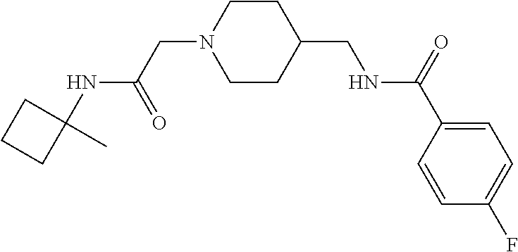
C1(C)(NC(CN2CCC(CNC(C3=CC=C(F)C=C3)=O)CC2)=O)CCC1
